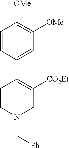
C1=CC(C2=C([CO2Et])CN(C[Ph])CC2)=CC([OMe])=C1[OMe]
